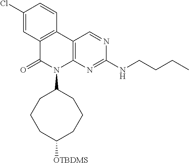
C1(Cl)=CC2=C(C=C1)C1=C(N(C3CCCC([OTBDMS])CCC3)C2=O)N=C(NCCCC)N=C1
